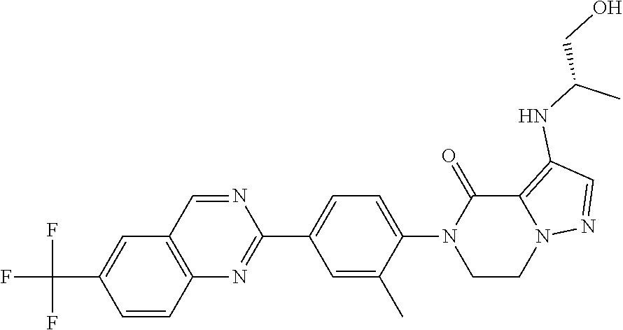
C1=CC2=C(C=C1C(F)(F)F)C=NC(C1=CC=C(N3CCN4C(=C(NC(CO)C)C=N4)C3=O)C(C)=C1)=N2
